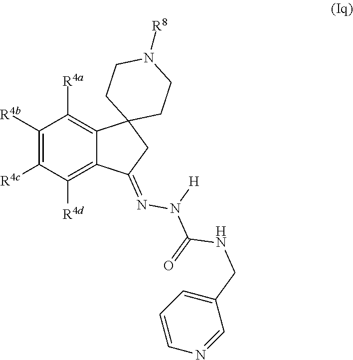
C1([R4b])=C([R4c])C([R4d])=C2C(=C1[R4a])C1(CC2=NN([H])C(=O)NCC2=CC=CN=C2)CCN([R8])CC1
